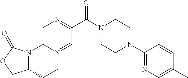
C1=C(N2C(CC)COC2=O)N=CC(C(N2CCN(C3=NC=C(C)C=C3C)CC2)=O)=N1
